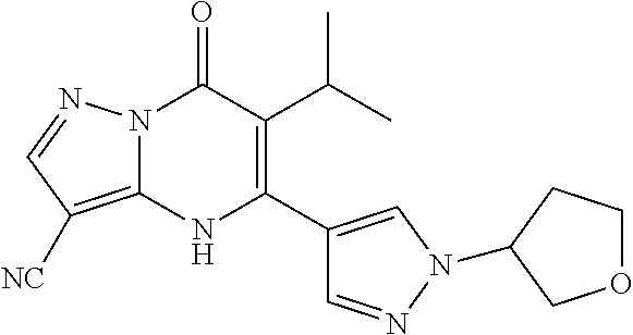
N12C(=C([NC])C=N1)NC(C1=CN(C3CCOC3)N=C1)=C(C(C)C)C2=O
